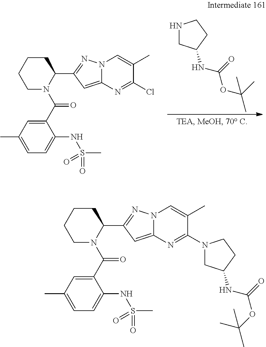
C1(C(=O)N2C(C3=NN4C(=C3)N=C(Cl)C(C)=C4)CCCC2)=CC(C)=CC=C1NS(=O)(C)=O.N1CC(NC(=O)OC(C)(C)C)CC1.C1(C(=O)N2C(C3=NN4C(=C3)N=C(N3CC(NC(=O)OC(C)(C)C)CC3)C(C)=C4)CCCC2)=CC(C)=CC=C1NS(=O)(C)=O
